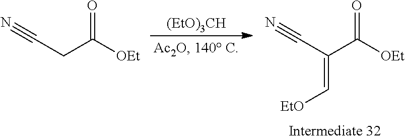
[(EtO)3CH].N#CC(C([OEt])=O)=C[EtO].N#CCC([OEt])=O
